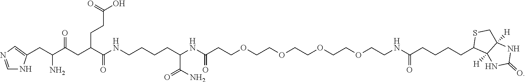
C1=NC=C(CC(C(CC(CCC(O)=O)C(NCCCCC(NC(CCOCCOCCOCCOCCNC(CCCCC2C3([H])C([H])(CS2)NC(=O)N3)=O)=O)C(N)=O)=O)=O)N)N1
